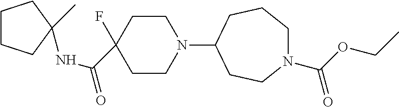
C1CN(C2CCN(C(OCC)=O)CCC2)CCC1(F)C(NC1(C)CCCC1)=O
